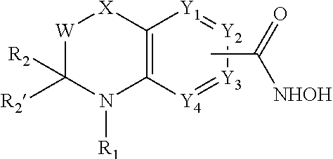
C12=C([Y4]=[Y3][Y2]=[Y1]1)N([R1])C([R2])([R2])[W][X]2.CC(=O)[NHOH]
